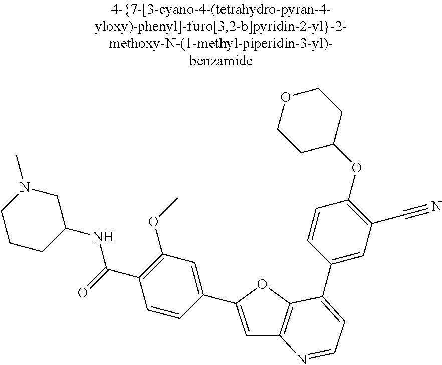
C1=C(C2=CC(OC)=C(C(=O)NC3CN(C)CCC3)C=C2)OC2=C1N=CC=C2C1=CC(C#N)=C(OC2CCOCC2)C=C1
